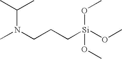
N(CCC[Si](OC)(OC)OC)(C)C(C)C
